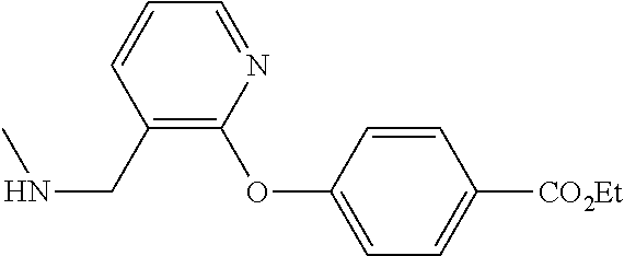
C1=CC(CNC)=C(OC2=CC=C([CO2Et])C=C2)N=C1
